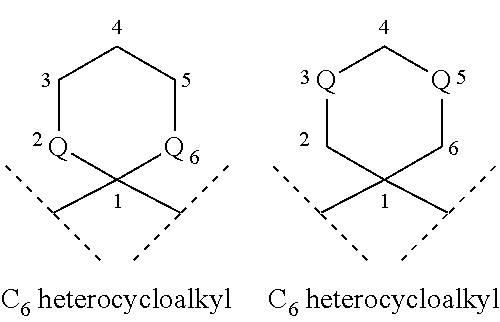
C1(C(C)C)(C(C)C)[Q]CCC[Q]1.C1(C(C)C)(C(C)C)C[Q]C[Q]C1
